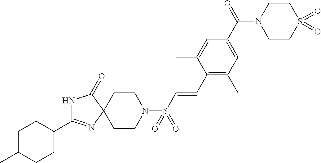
C1C(C)CCC(C2=NC3(C(=O)N2)CCN(S(C=CC2=C(C)C=C(C(=O)N4CCS(=O)(=O)CC4)C=C2C)(=O)=O)CC3)C1
